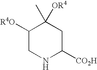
C1([R4O])CNC([CO2H])CC1(C)[OR4]
